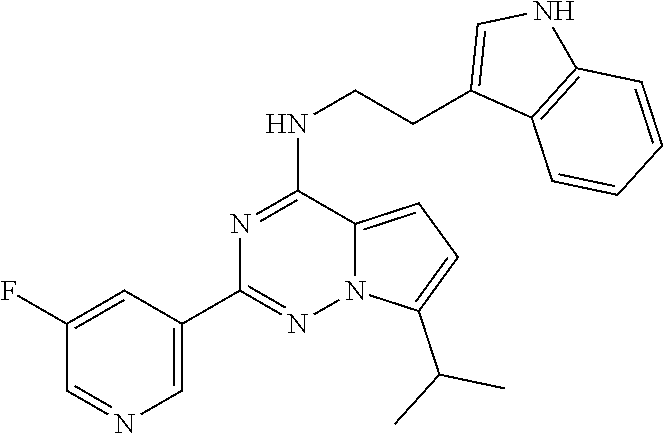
C1(C2=NN3C(=CC=C3C(C)C)C(NCCC3=CNC4=C3C=CC=C4)=N2)=CN=CC(F)=C1
